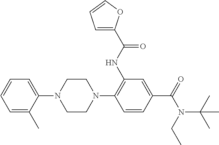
C1=CC=C(C)C(N2CCN(C3=C(NC(C4=CC=CO4)=O)C=C(C(=O)N(CC)C(C)(C)C)C=C3)CC2)=C1
